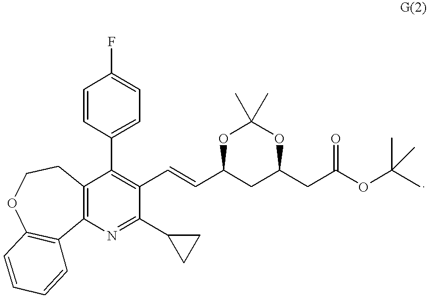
C1=CC(C2=C(C=CC3CC(CC(OC(C)(C)C)=O)OC(C)(C)O3)C(C3CC3)=NC3=C2CCOC2=C3C=CC=C2)=CC=C1F
